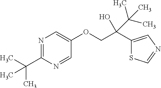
N1=C(C(C)(C)C)N=CC(OCC(C2=CN=CS2)(O)C(C)(C)C)=C1
